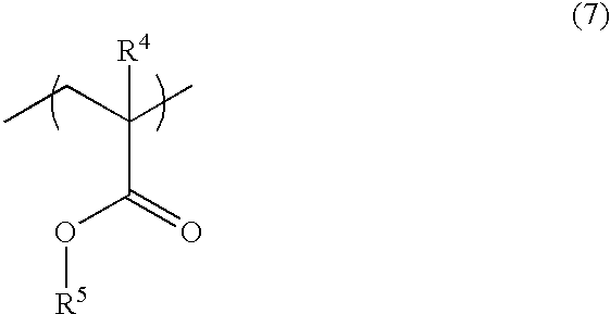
O(C(=O)C(C)(CC)[R4])[R5]
